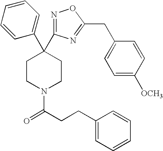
C1(C2(C3=NOC(CC4=CC=C([OCH3])C=C4)=N3)CCN(C(CCC3=CC=CC=C3)=O)CC2)=CC=CC=C1
